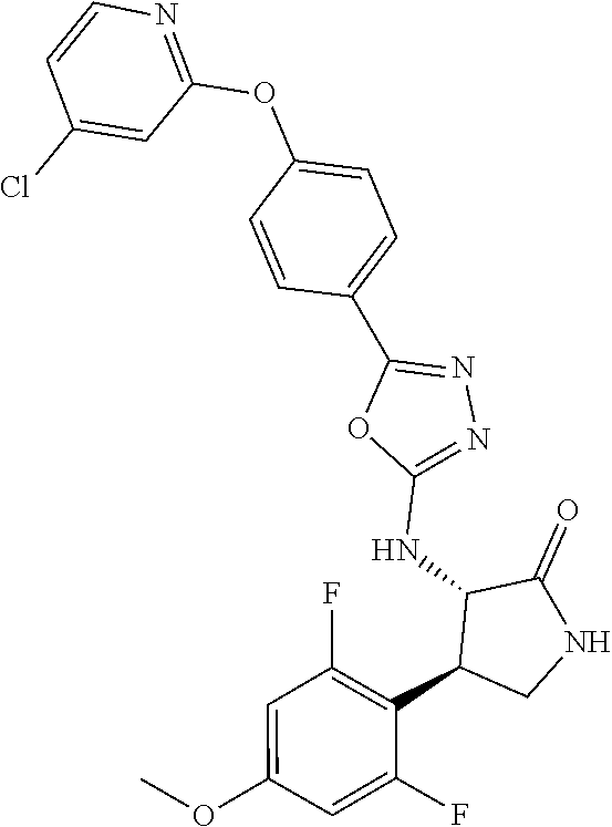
C1(NC2C(C3=C(F)C=C(OC)C=C3F)CNC2=O)=NN=C(C2=CC=C(OC3=NC=CC(Cl)=C3)C=C2)O1
